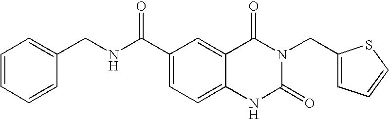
C1=CC=CC(CNC(C2=CC=C3C(=C2)C(=O)N(CC2=CC=CS2)C(=O)N3)=O)=C1
